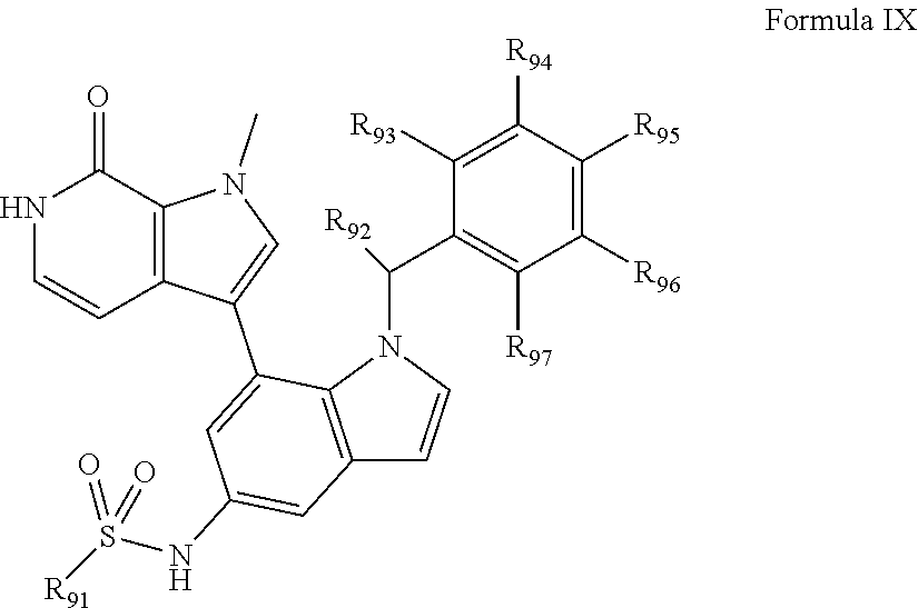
N1C=CC2=C(C1=O)N(C)C=C2C1=CC(NS([R91])(=O)=O)=CC2=C1N(C(C1=C([R97])C([R96])=C([R95])C([R94])=C1[R93])[R92])C=C2
